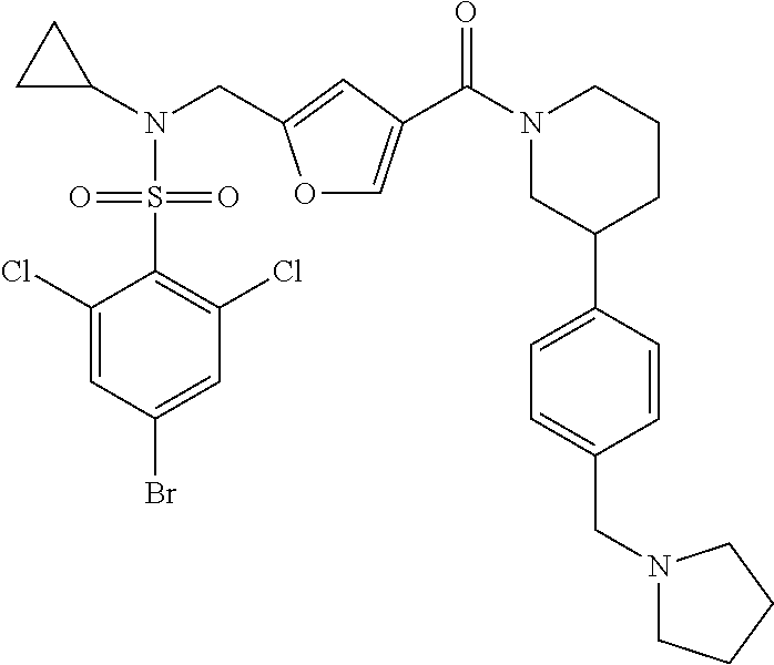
C1(Cl)=CC(Br)=CC(Cl)=C1S(N(C1CC1)CC1=CC(C(N2CC(C3=CC=C(CN4CCCC4)C=C3)CCC2)=O)=CO1)(=O)=O
